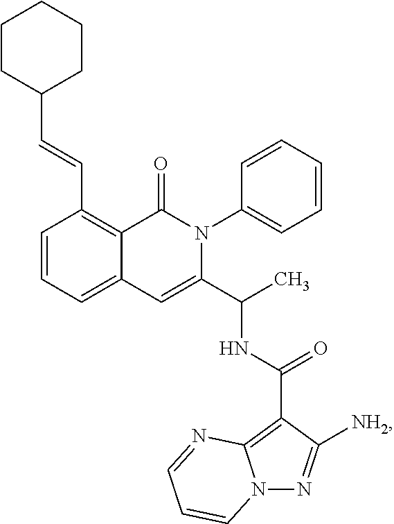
C1=CC=C2C(=C1C=CC1CCCCC1)C(=O)N(C1=CC=CC=C1)C(C(C)NC(C1=C3N(N=C1[NH2])C=CC=N3)=O)=C2
